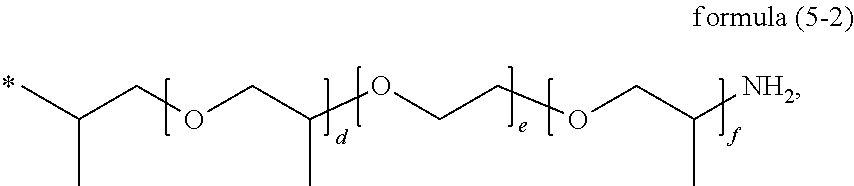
CC(COCC(OCCOCC([NH2])C)C)C
